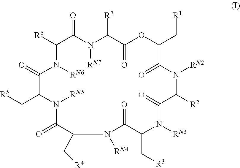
[R6]C1C(=O)N([RN7])C([R7])C(=O)OC(C[R1])C(=O)N([RN2])C([R2])C(=O)N([RN3])C(C[R3])C(=O)N([RN4])C(C[R4])C(=O)N([RN5])C(C[R5])C(=O)N1[RN6]
